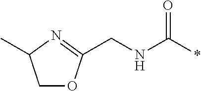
C1OC(CNC(*)=O)=NC1C
